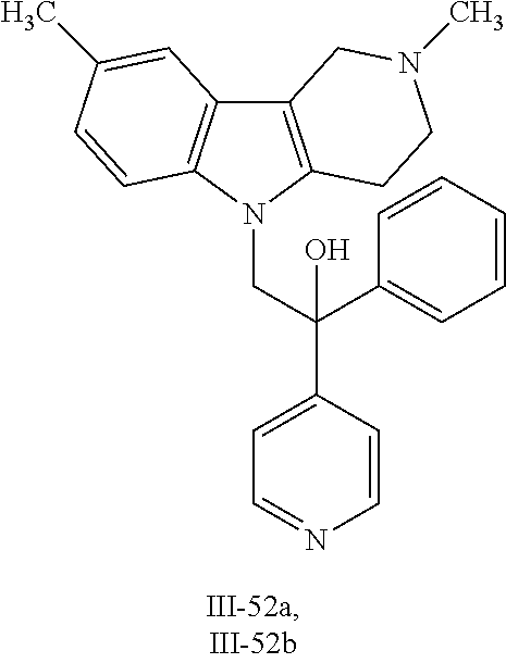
C12=C(N(CC(C3=CC=NC=C3)(C3=CC=CC=C3)O)C3=C1C=C(C)C=C3)CCN(C)C2
